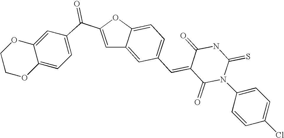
C1=C(C(=O)C2=CC=C3C(=C2)OCCO3)OC2=CC=C(C=C3C(=O)N(C4=CC=C(Cl)C=C4)C(=S)NC3=O)C=C12
